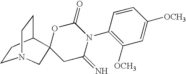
C1CC2CCN1CC21CC(=N)N(C2=C([OCH3])C=C([OCH3])C=C2)C(=O)O1
